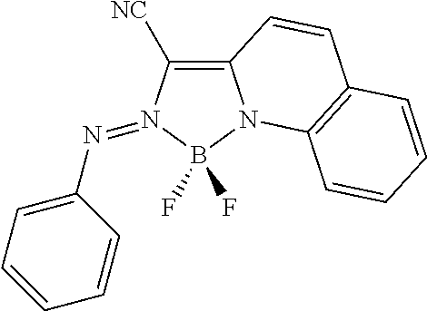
C12=C([NC])N(=NC3=CC=CC=C3)B(F)(F)N1C1=C(C=C2)C=CC=C1
